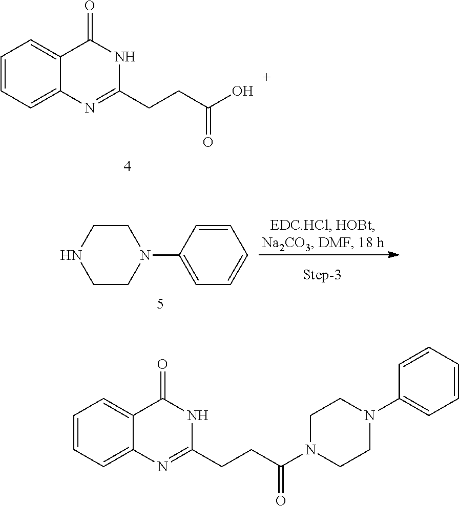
C1=CC=C2C(=C1)C(=O)NC(CCC(O)=O)=N2.N1CCN(C2=CC=CC=C2)CC1.C1=CC=C2C(=C1)C(=O)NC(CCC(N1CCN(C3=CC=CC=C3)CC1)=O)=N2
